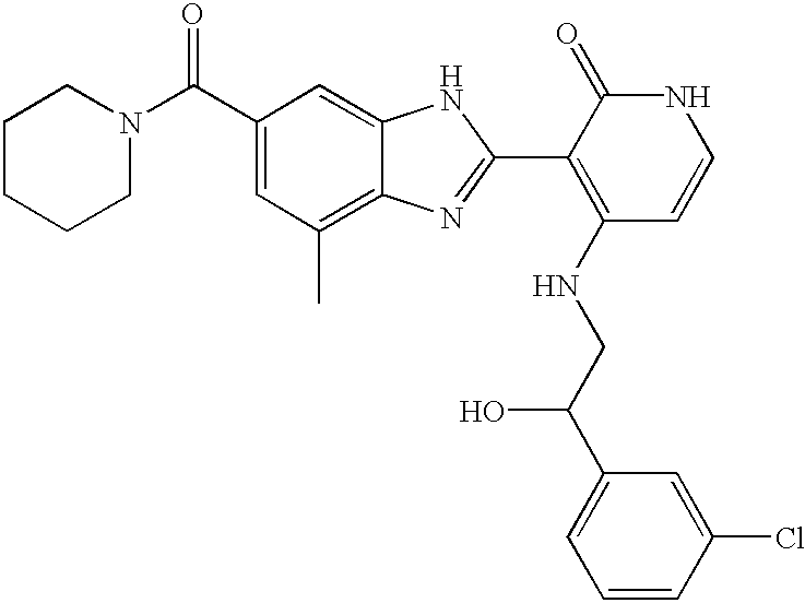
C1(C(N2CCCCC2)=O)=CC(C)=C2C(=C1)NC(C1=C(NCC(C3=CC=CC(Cl)=C3)O)C=CNC1=O)=N2
